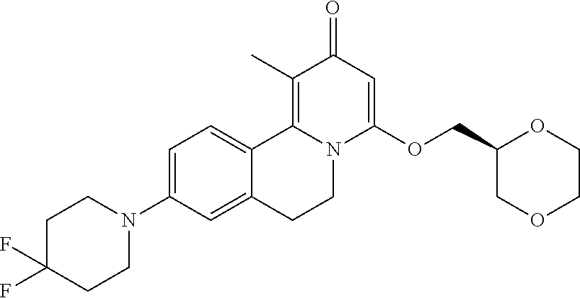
C1=C(N2CCC(F)(F)CC2)C=C2C(=C1)C1=C(C)C(=O)C=C(OCC3COCCO3)N1CC2
